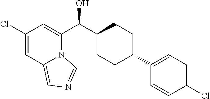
C1(Cl)=CC2=CN=CN2C(C(C2CCC(C3=CC=C(Cl)C=C3)CC2)O)=C1
